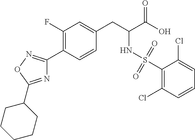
C1(F)=C(C2=NOC(C3CCCCC3)=N2)C=CC(CC(C(O)=O)NS(C2=C(Cl)C=CC=C2Cl)(=O)=O)=C1
